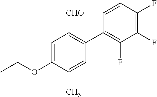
C1(F)=C(F)C=CC(C2=C([CHO])C=C(OCC)C(C)=C2)=C1F
